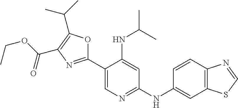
C1(C2=CN=C(NC3=CC4=C(C=C3)N=CS4)C=C2NC(C)C)=NC(C(OCC)=O)=C(C(C)C)O1
